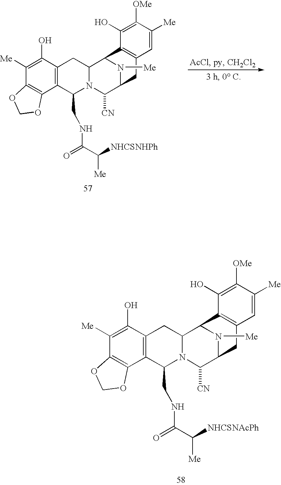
C1(O)=C([Me])C2=C(C3=C1CC1N(C3CNC(C([Me])[NHCSNHPh])=O)C([CN])C3CC4=C(C1N3[Me])C(O)=C([OMe])C([Me])=C4)OCO2.C1(O)=C([Me])C2=C(C3=C1CC1N(C3CNC(C([Me])[NHCSNAcPh])=O)C([CN])C3CC4=C(C1N3[Me])C(O)=C([OMe])C([Me])=C4)OCO2
